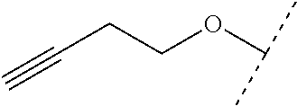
C(CCOC(C)C)#C
